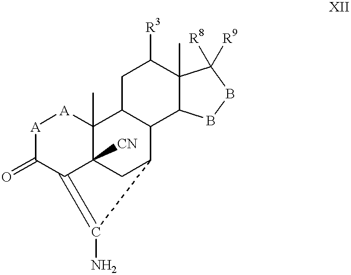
[A]1C(=O)C2=C(N)C3CC2([CN])C(C)([A]1)C1C3C2C(C)(C([R3])C1)C([R8])([R9])BB2
